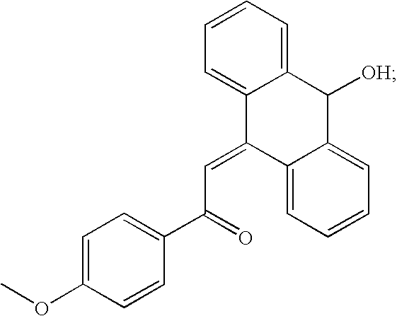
C12=CC=CC=C1C([OH])C1=CC=CC=C1C2=CC(C1=CC=C(OC)C=C1)=O
